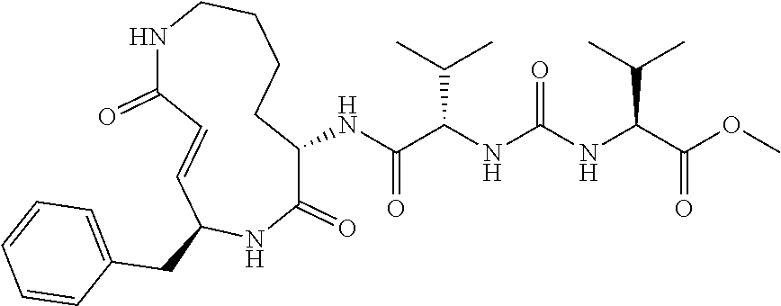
C1(=O)C(NC(C(NC(NC(C(OC)=O)C(C)C)=O)C(C)C)=O)CCCCNC(=O)C=CC(CC2=CC=CC=C2)N1
